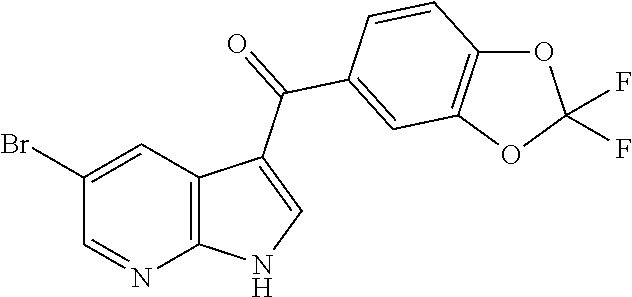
O1C2=C(OC1(F)F)C=C(C(=O)C1=CNC3=C1C=C(Br)C=N3)C=C2
